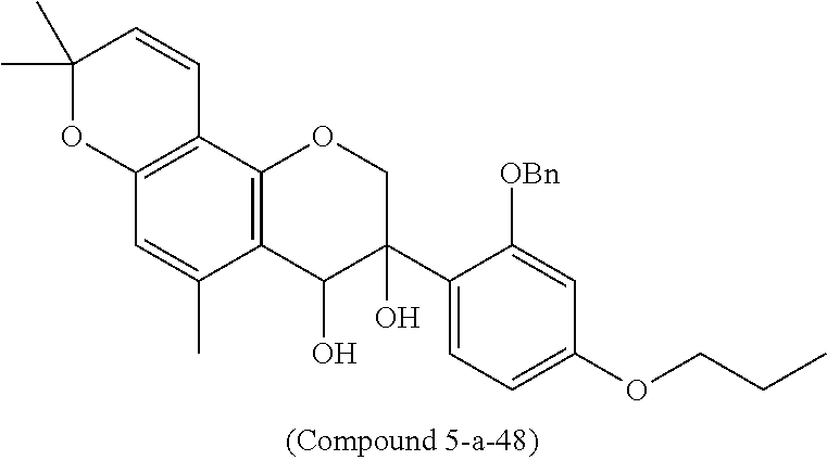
C12=C(C3=C(C(C)=C1)C(O)C(C1=CC=C(OCCC)C=C1[OBn])(O)CO3)C=CC(C)(C)O2
